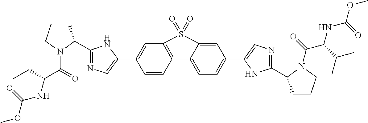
C1=CC2=C(C=C1C1=CN=C(C3CCCN3C(C(NC(=O)OC)C(C)C)=O)N1)S(=O)(=O)C1=CC(C3=CN=C(C4CCCN4C(C(NC(=O)OC)C(C)C)=O)N3)=CC=C21
